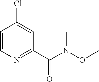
C1=CN=C(C(=O)N(C)OC)C=C1Cl
